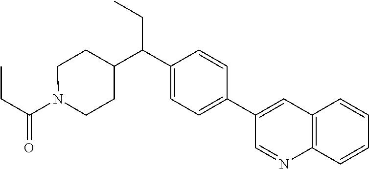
C(=O)(CC)N1CCC(C(C2=CC=C(C3=CC4=C(N=C3)C=CC=C4)C=C2)CC)CC1
